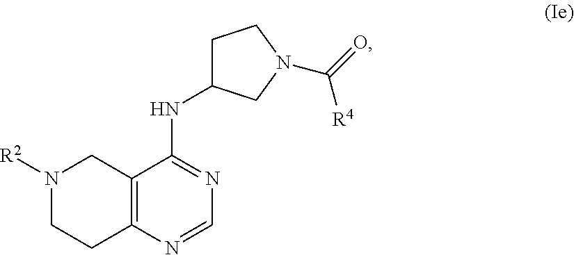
C12=C(N=CN=C1NC1CCN(C(=O)[R4])C1)CCN([R2])C2
